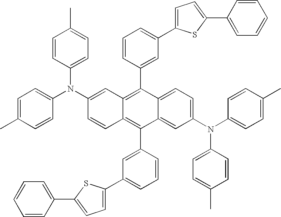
C12=CC=C(N(C3=CC=C(C)C=C3)C3=CC=C(C)C=C3)C=C1C(C1=CC(C3=CC=C(C4=CC=CC=C4)S3)=CC=C1)=C1C(=C2C2=CC(C3=CC=C(C4=CC=CC=C4)S3)=CC=C2)C=C(N(C2=CC=C(C)C=C2)C2=CC=C(C)C=C2)C=C1
